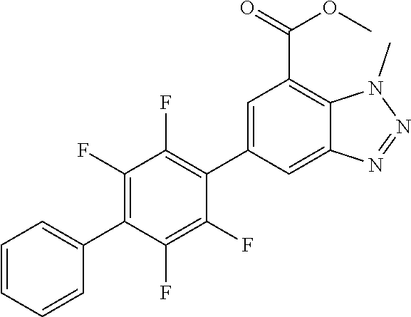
C1=CC=CC(C2=C(F)C(F)=C(C3=CC(C(=O)OC)=C4C(=C3)N=NN4C)C(F)=C2F)=C1
